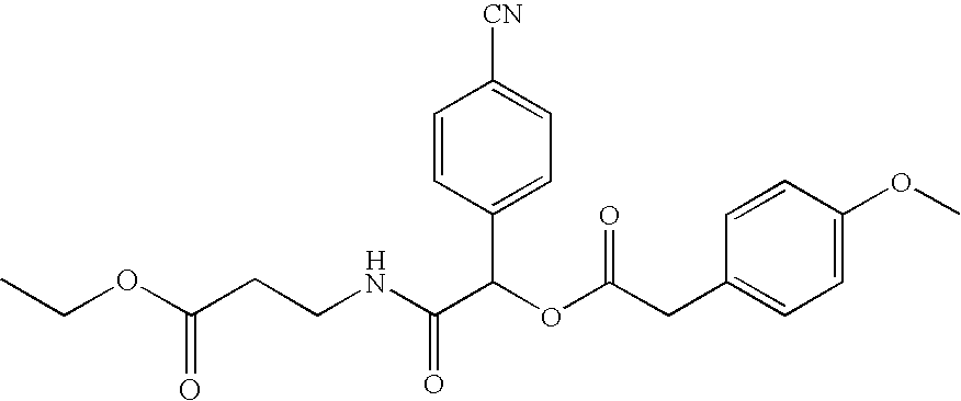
N(C(C(OC(=O)CC1=CC=C(OC)C=C1)C1=CC=C([CN])C=C1)=O)CCC(OCC)=O
